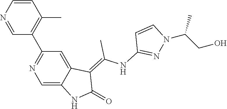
C1=CN=CC(C2=NC=C3C(=C2)C(=C(NC2=NN(C(C)CO)C=C2)C)C(=O)N3)=C1C
